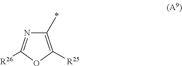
C1(*)=C([R25])OC([R26])=N1
